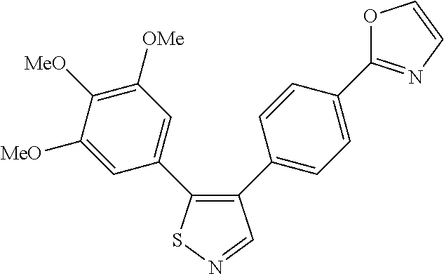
C1([MeO])=CC(C2=C(C3=CC=C(C4=NC=CO4)C=C3)C=NS2)=CC([OMe])=C1[MeO]
